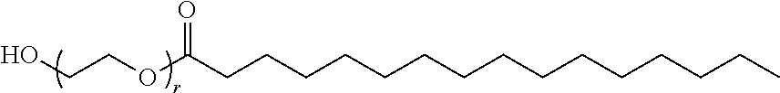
C(CCCCCCCCCCCCC)CC(OCCO)=O
